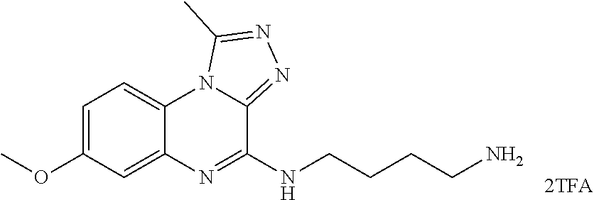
N1=C(NCCCCN)C2=NN=C(C)N2C2=CC=C(OC)C=C12
